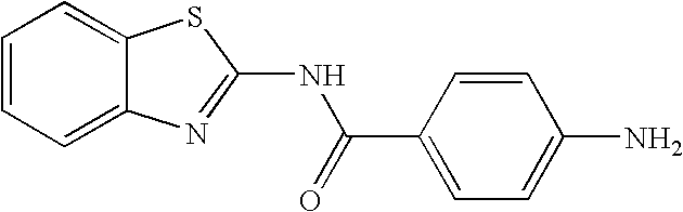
C1=CC=C2C(=C1)SC(NC(=O)C1=CC=C(N)C=C1)=N2
